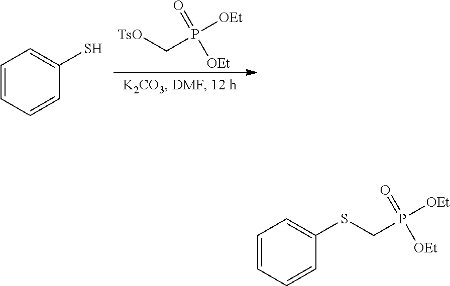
[TsO]CP([OEt])(=O)[OEt].C1=CC=CC(S)=C1.C1=CC=CC(SCP([OEt])(=O)[OEt])=C1
